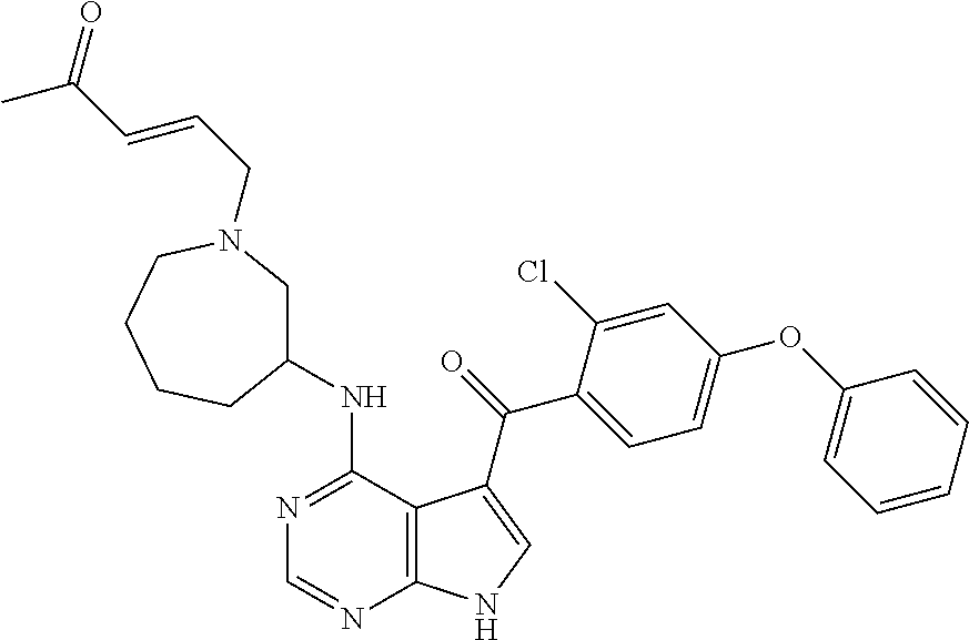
N1=C(NC2CN(CC=CC(C)=O)CCCC2)C2=C(N=C1)NC=C2C(=O)C1=CC=C(OC2=CC=CC=C2)C=C1Cl
